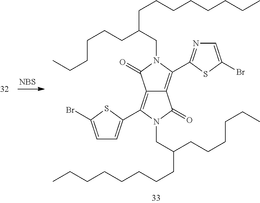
BrC1=CC=C(C2=C3C(=C(C4=NC=C(Br)S4)N(CC(CCCCCCCC)CCCCCC)C3=O)C(=O)N2CC(CCCCCCCC)CCCCCC)S1.[NBS]
